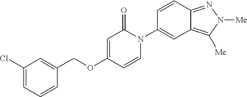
C1(Cl)=CC=CC(COC2=CC(=O)N(C3=CC4=C([Me])N([Me])N=C4C=C3)C=C2)=C1
